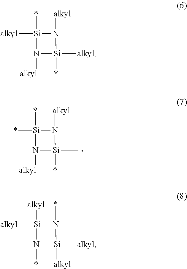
*[Si]1(*)N([alkyl])[Si](C)(*)N1[alkyl].[alkyl][Si]1(*)N([alkyl])[Si]([alkyl])(*)N1[alkyl].[alkyl][Si]1([alkyl])N(*)[Si]([alkyl])([alkyl])N1*
